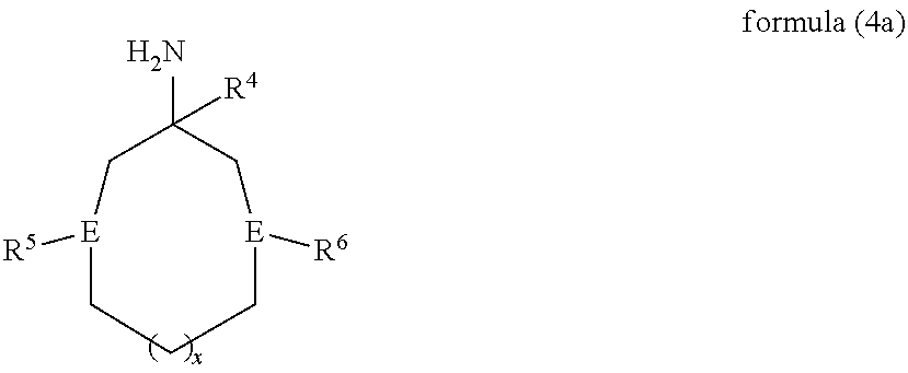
C1(N)([R4])C[E]([R5])CCC[E]([R6])C1
